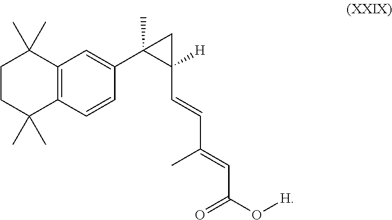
C12=C(C=CC(C3(C)C(C=CC(=CC(O[H])=O)C)([H])C3)=C1)C(C)(C)CCC2(C)C
